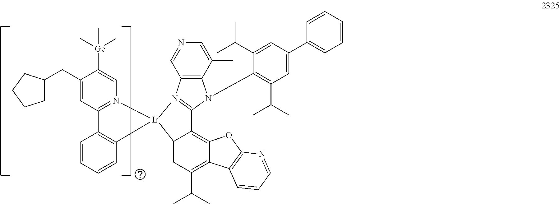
C1(CC2CCCC2)=CC2=N(C=C1[Ge](C)(C)C)[Ir]1(C3=C2C=CC=C3)N2=C(C3=C4C(=C(C(C)C)C=C31)C1=C(O4)N=CC=C1)N(C1=C(C(C)C)C=C(C3=CC=CC=C3)C=C1C(C)C)C1=C2C=NC=C1C
